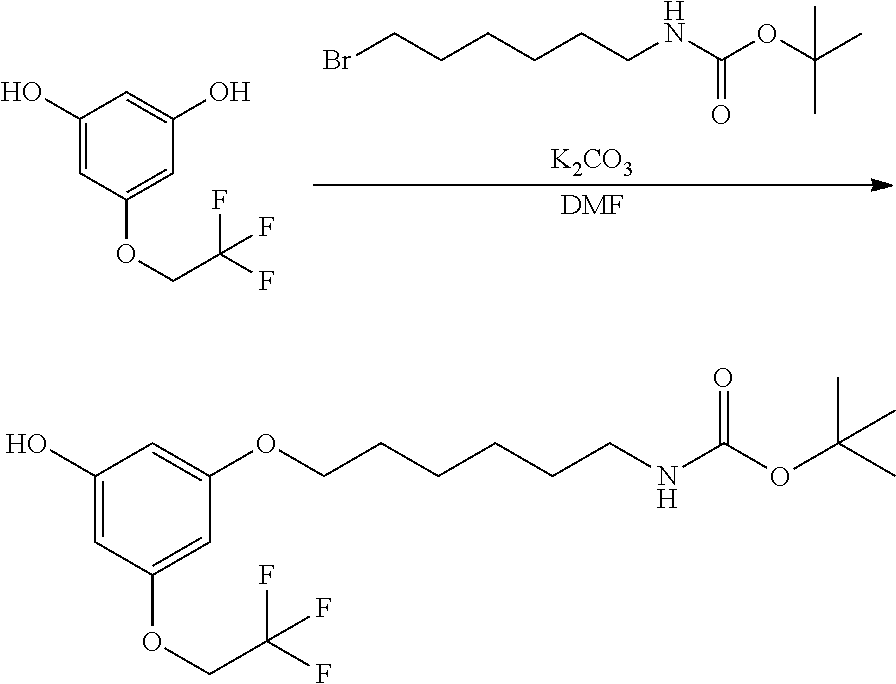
C1(O)=CC(OCC(F)(F)F)=CC(OCCCCCCNC(OC(C)(C)C)=O)=C1.BrCCCCCCNC(OC(C)(C)C)=O.[K2CO3].[DMF].C1(O)=CC(OCC(F)(F)F)=CC(O)=C1
